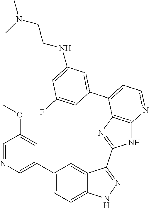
C1(C2=CC=C3C(=C2)C(C2=NC4=C(N2)N=CC=C4C2=CC(NCCN(C)C)=CC(F)=C2)=NN3)=CN=CC(OC)=C1
